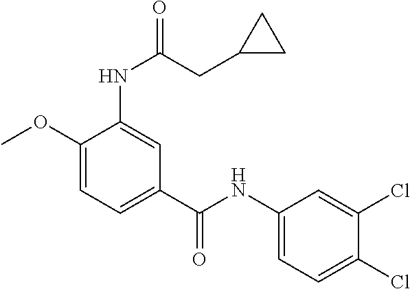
C1(OC)=CC=C(C(NC2=CC=C(Cl)C(Cl)=C2)=O)C=C1NC(CC1CC1)=O
